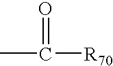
CC(=O)[R70]
